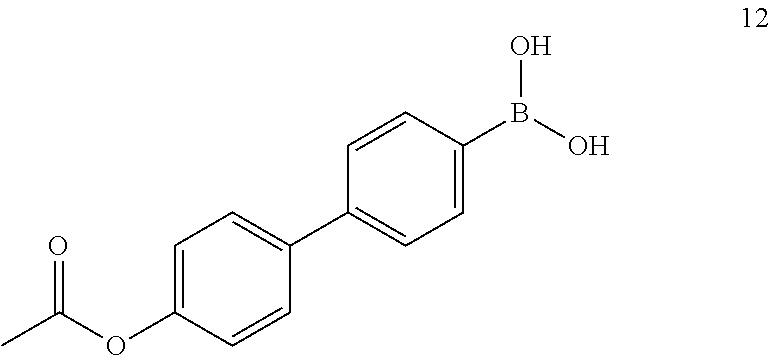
C1=C(OC(C)=O)C=CC(C2=CC=C(B(O)O)C=C2)=C1
